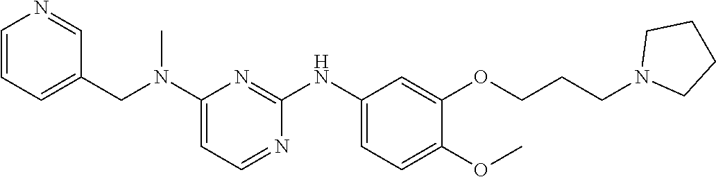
C1(N(CC2=CC=CN=C2)C)=CC=NC(NC2=CC=C(OC)C(OCCCN3CCCC3)=C2)=N1
